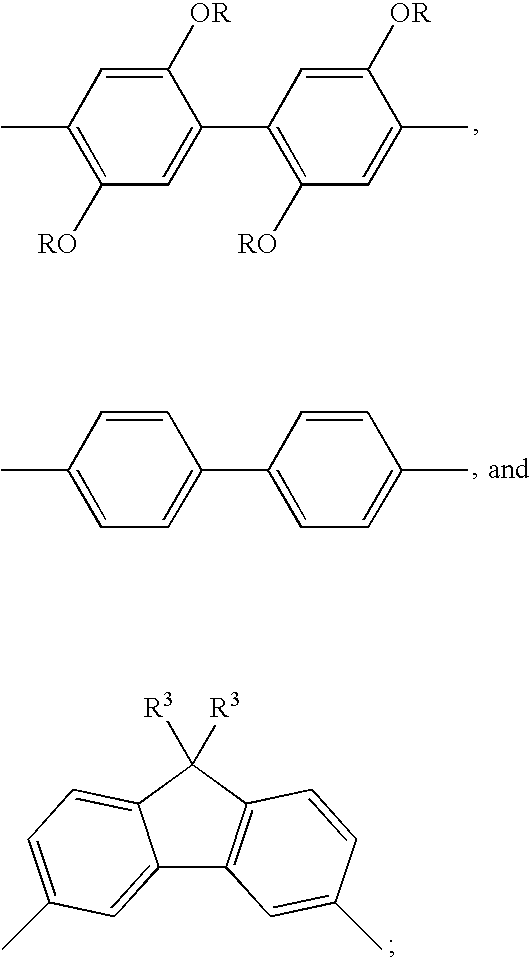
C1(C)=C([RO])C=C(C2=C([RO])C=C(C)C([OR])=C2)C([OR])=C1.C1(C)=CC=C(C2=CC=C(C)C=C2)C=C1.C12=CC(C)=CC=C1C([R3])([R3])C1=C2C=C(C)C=C1
